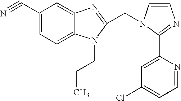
C1(C#N)=CC=C2C(=C1)N=C(CN1C=CN=C1C1=CC(Cl)=CC=N1)N2CCC
